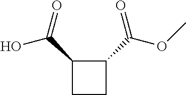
C1(C(O)=O)CCC1C(=O)OC
